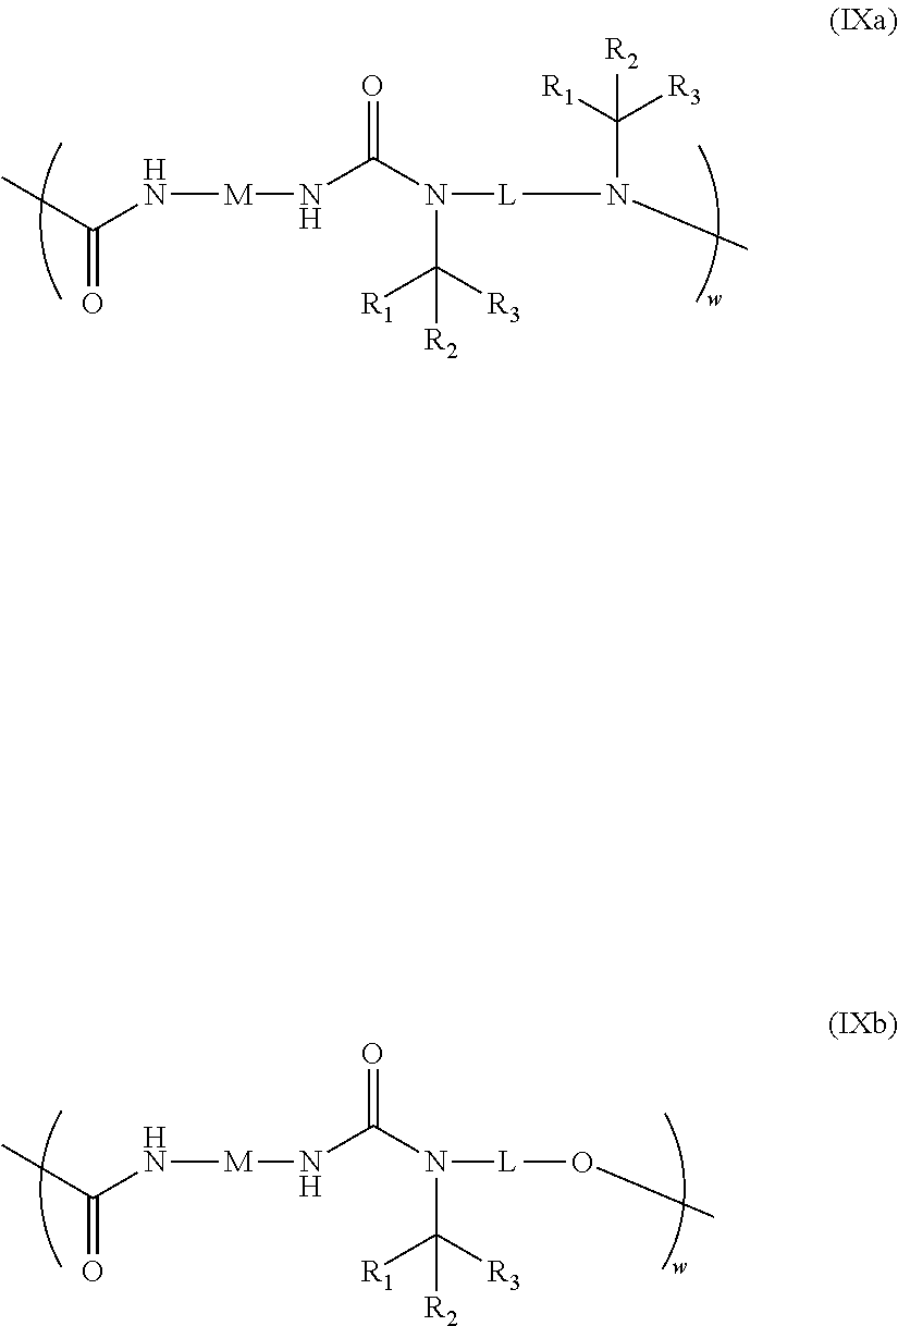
N(C([R2])([R3])[R1])(C(N[M]NC(C)=O)=O)[L]N(C([R2])([R1])[R3])C.N(C([R2])([R3])[R1])(C(N[M]NC(C)=O)=O)[L]OC
